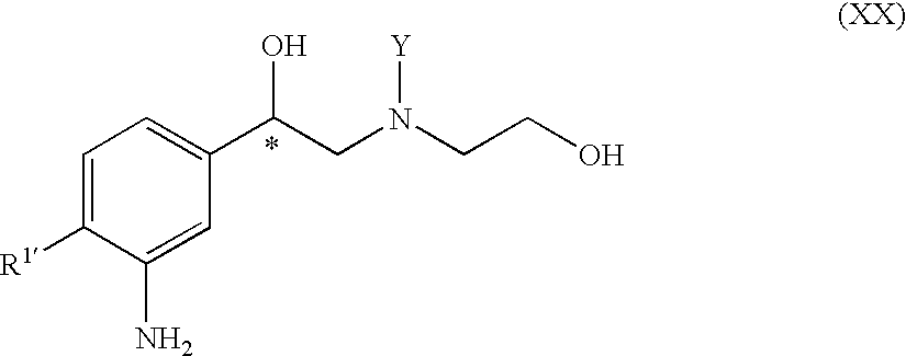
C1=C([R1])C(N)=CC(C(CN(CCO)[Y])O)=C1
